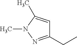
C1(CC)=NN(C)C(C)=C1
